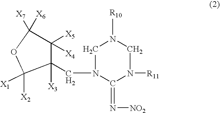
N1(CC2([X3])C([X1])([X2])OC([X7])([X6])C2([X5])[X4])C(=N[NO2])N([R11])CN([R10])C1
